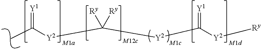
[Y2](C([Y2]C([Y2][Ry])=[Y1])([Ry])[Ry])C(=[Y1])C
